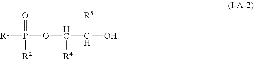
[R1]P(=O)(OC([R4])C([OH])[R5])[R2]
